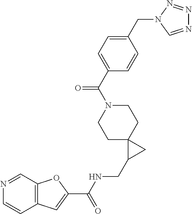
C12=C(C=NC=C1)OC(C(NCC1CC13CCN(C(C1=CC=C(CN4C=NN=N4)C=C1)=O)CC3)=O)=C2
